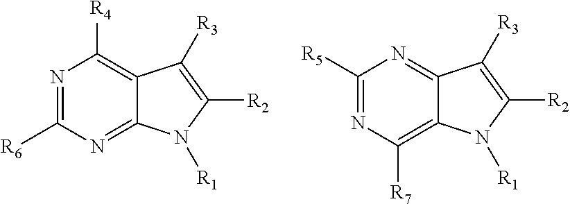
N1=C([R6])N=C2C(=C1[R4])C([R3])=C([R2])N2[R1].C1([R5])=NC([R7])=C2C(=N1)C([R3])=C([R2])N2[R1]
